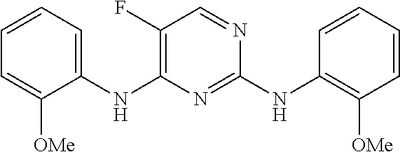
C1(NC2=C(F)C=NC(NC3=C([OMe])C=CC=C3)=N2)=CC=CC=C1[OMe]
